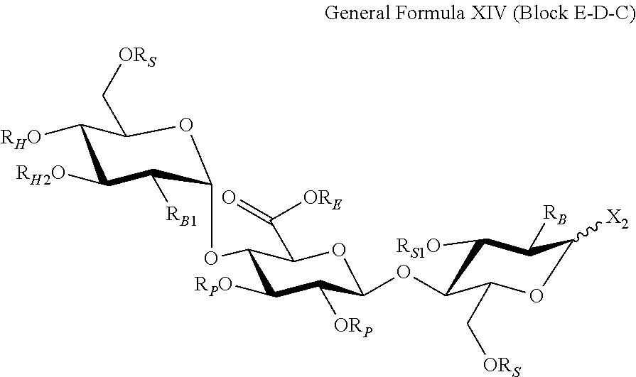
C1([RPO])C([ORP])C(OC2C([RS1O])C([RB])C([X2])OC2C[ORS])OC(C([ORE])=O)C1OC1C([RB1])C([RH2O])C([RHO])C(C[ORS])O1
